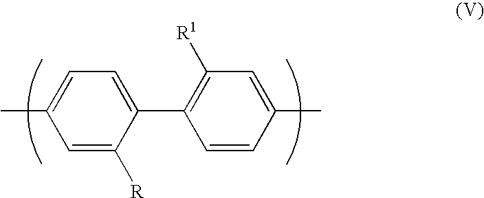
C1=C([R])C(C2=C([R1])C=C(C)C=C2)=CC=C1C
